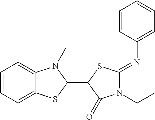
C1=CC=C2C(=C1)N(C)C(=C1SC(=NC3=CC=CC=C3)N(CC)C1=O)S2
